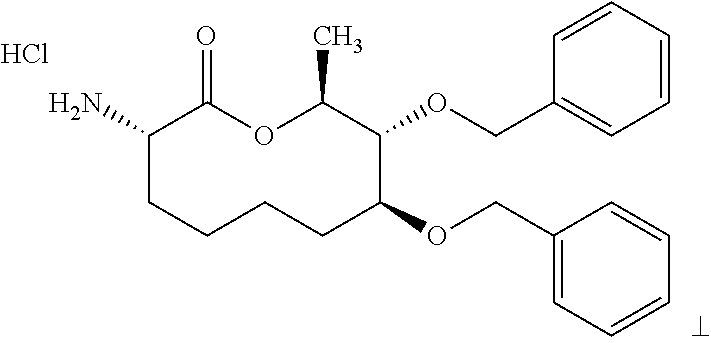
NC1CCCCC(OCC2=CC=CC=C2)C(OCC2=CC=CC=C2)C(C)OC1=O.Cl
